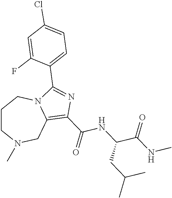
C1CN(C)CC2=C(C(NC(C(=O)NC)CC(C)C)=O)N=C(C3=CC=C(Cl)C=C3F)N2C1
